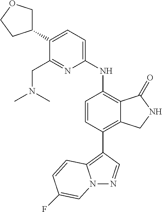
C1(C2COCC2)=CC=C(NC2=C3C(=C(C4=C5N(N=C4)C=C(F)C=C5)C=C2)CNC3=O)N=C1CN(C)C
